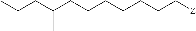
C(CCCCC[Z])CC(CCC)C
